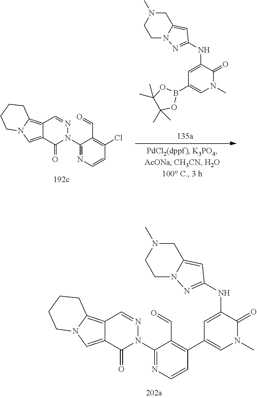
C1(Cl)=C(C=O)C(N2N=CC3=C4N(C=C3C2=O)CCCC4)=NC=C1.N(C1=CC(B2OC(C)(C)C(C)(C)O2)=CN(C)C1=O)C1=NN2CCN(C)CC2=C1.N(C1=CC(C2=C(C=O)C(N3N=CC4=C5N(C=C4C3=O)CCCC5)=NC=C2)=CN(C)C1=O)C1=NN2CCN(C)CC2=C1
